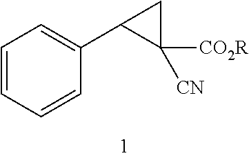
C1=CC=CC(C2C([CN])([CO2R])C2)=C1
